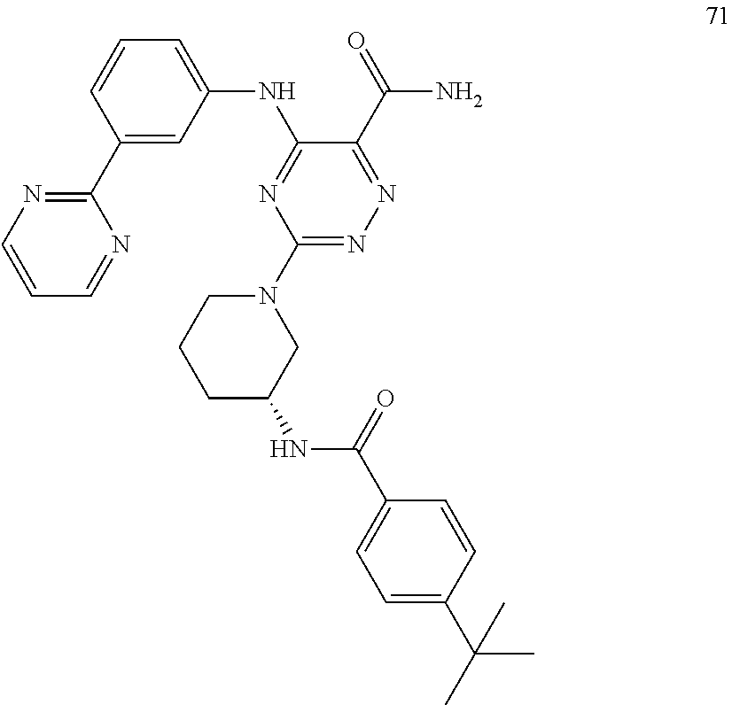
N1(C2=NN=C(C(=O)N)C(NC3=CC=CC(C4=NC=CC=N4)=C3)=N2)CCCC(NC(C2=CC=C(C(C)(C)C)C=C2)=O)C1
